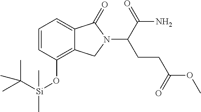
C1=CC(O[Si](C)(C)C(C)(C)C)=C2C(=C1)C(=O)N(C(C(N)=O)CCC(OC)=O)C2
